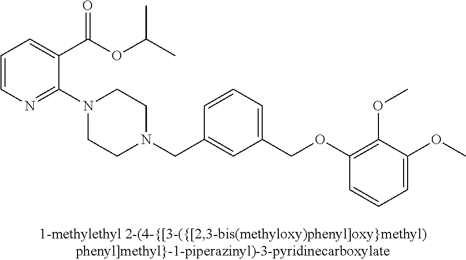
C1=CN=C(N2CCN(CC3=CC(COC4=C(OC)C(OC)=CC=C4)=CC=C3)CC2)C(C(OC(C)C)=O)=C1
